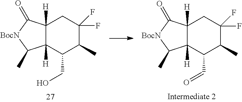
C12([H])C([H])(C(CO)C(C)C(F)(F)C1)C(C)[BocN]C2=O.C12([H])C([H])(C(C=O)C(C)C(F)(F)C1)C(C)[BocN]C2=O
